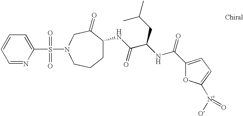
C1=NC(S(N2CC(=O)C(NC(C(NC(=O)C3=CC=C([N+]([O-])=O)O3)CC(C)C)=O)CCC2)(=O)=O)=CC=C1
